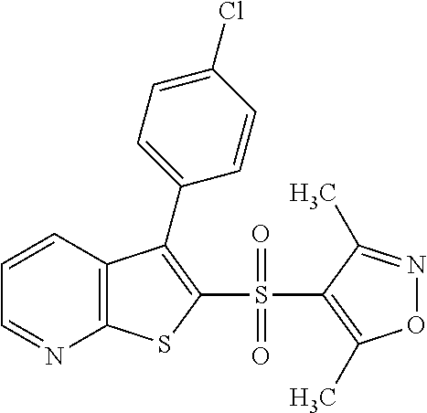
C1=CC2=C(N=C1)SC(S(C1=C(C)ON=C1C)(=O)=O)=C2C1=CC=C(Cl)C=C1
